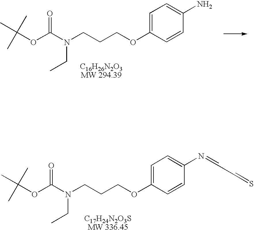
C1=C(OCCCN(C(OC(C)(C)C)=O)CC)C=CC(N=CC=S)=C1.C1=C(OCCCN(C(OC(C)(C)C)=O)CC)C=CC(N)=C1
